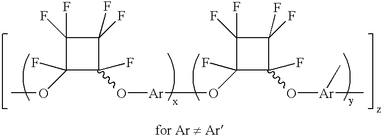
C1(F)(F)C(OC)(F)C(F)(O[Ar]OC2(F)C(F)(F)C(F)(F)C2(F)O[Ar](C)C)C1(F)F
